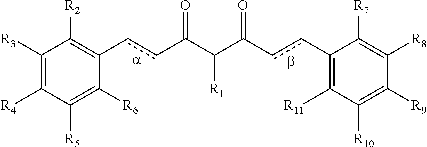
[R2]C1=C(ccC(=O)C([R1])C(=O)ccC2=C([R11])C([R10])=C([R9])C([R8])=C2[R7])C([R6])=C([R5])C([R4])=C1[R3]
